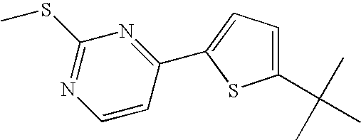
C(C)(C)(C)C1=CC=C(C2=NC(SC)=NC=C2)S1
